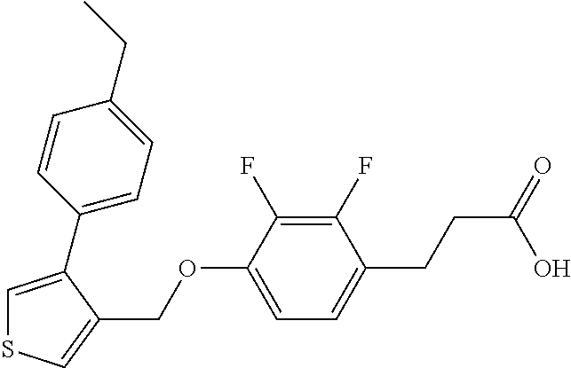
C1=C(C2=CC=C(CC)C=C2)C(COC2=CC=C(CCC(=O)O)C(F)=C2F)=CS1
